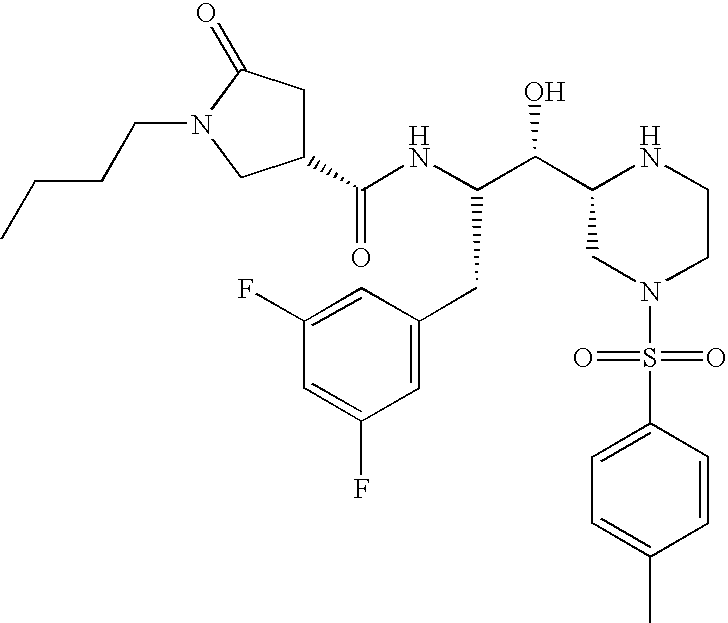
C1(C(NC(C(C2CN(S(=O)(=O)C3=CC=C(C)C=C3)CCN2)O)CC2=CC(F)=CC(F)=C2)=O)CC(=O)N(CCCC)C1
